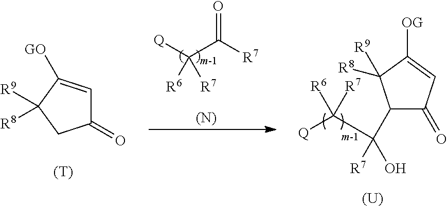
C1(C(O)([R7])C([Q])([R6])[R7])C(=O)C=C([OG])C1([R9])[R8].[(U)].C1(=O)C=C([GO])C([R9])([R8])C1.[(T)].[Q]C(C([R7])=O)([R6])[R7].[(N)]
